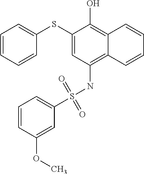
C1=CC=CC(SC2=CC(NS(C3=CC=CC(OC)=C3)(=O)=O)=C3C(=C2O)C=CC=C3)=C1
